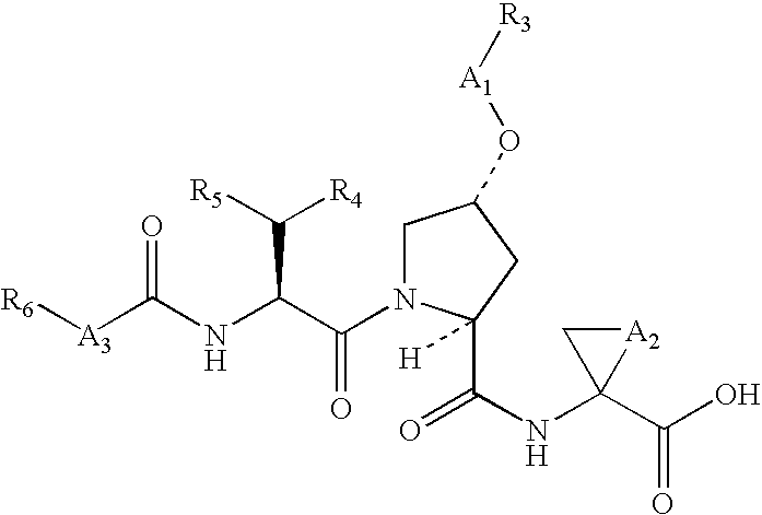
[R6][A3]C(NC(C(=O)N1CC(O[A1][R3])CC1([H])C(=O)NC1(C(O)=O)[A2]C1)C([R5])[R4])=O
